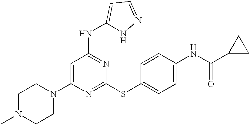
N1(C2=CC(NC3=CC=NN3)=NC(SC3=CC=C(NC(=O)C4CC4)C=C3)=N2)CCN(C)CC1
